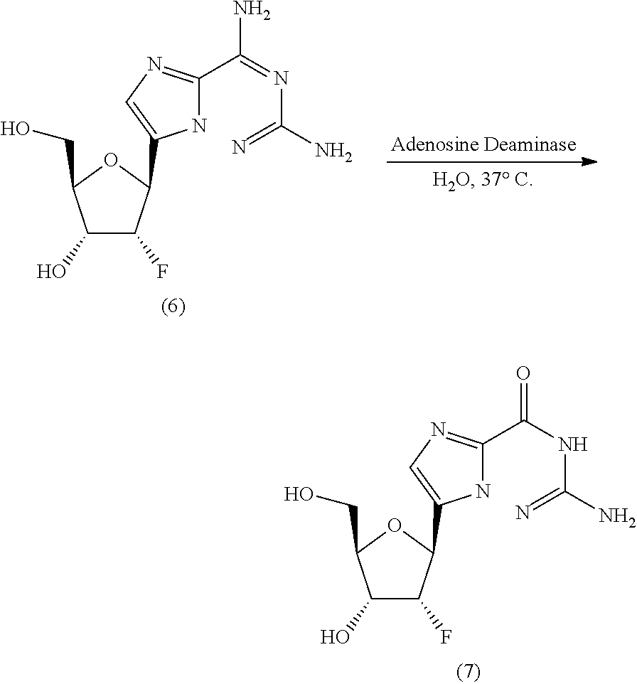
C1(O)C(F)C(C2=CN=C(C(NC(=N)N)=O)N2)OC1CO.C1(O)C(F)C(C2=CN=C(C(=NC(=N)N)N)N2)OC1CO
